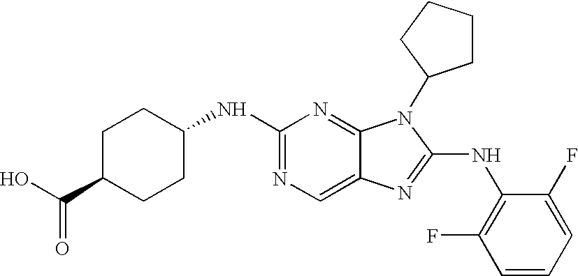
C1(NC2=NC=C3C(=N2)N(C2CCCC2)C(NC2=C(F)C=CC=C2F)=N3)CCC(C(O)=O)CC1
